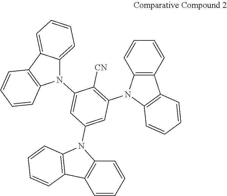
C1=CC=CC2=C1C1=C(N2C2=CC(N3C4=C(C5=C3C=CC=C5)C=CC=C4)=C([CN])C(N3C4=CC=CC=C4C4=C3C=CC=C4)=C2)C=CC=C1
